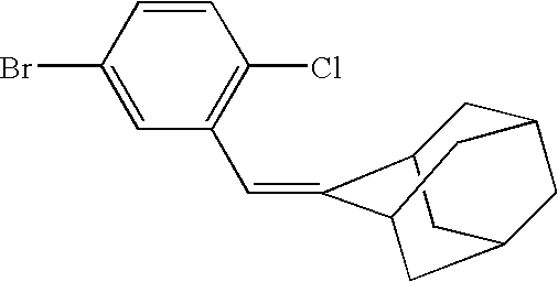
C1=CC(Br)=CC(C=C2C3CC4CC(CC2C4)C3)=C1Cl
